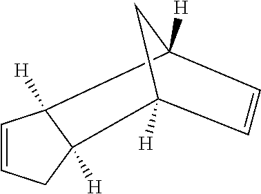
C12([H])C3([H])C=CCC3([H])C([H])(C=C1)C2
